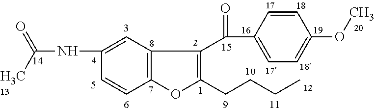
C1(NC(C)=O)=CC2=C(C=C1)OC(CCCC)=C2C(=O)C1=CC=C(OC)C=C1
